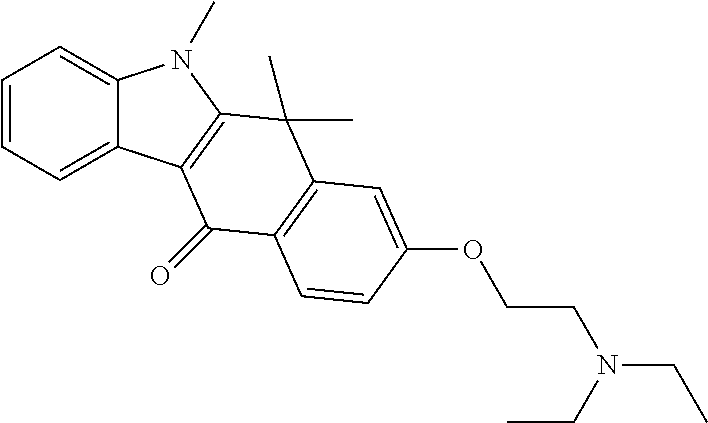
C1=CC=C2C(=C1)N(C)C1=C2C(=O)C2=C(C1(C)C)C=C(OCCN(CC)CC)C=C2
